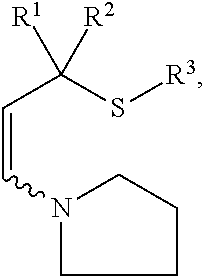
C(=CN1CCCC1)C(S[R3])([R2])[R1]
